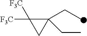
C1(CC)(CC)C([F3C])([F3C])C1
